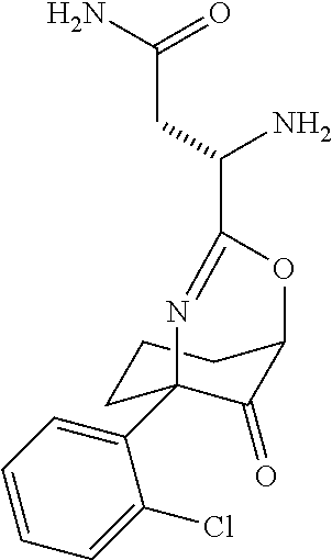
C1CC2(C3=CC=CC=C3Cl)C(=O)C(C1)OC(C(CC(N)=O)N)=N2
